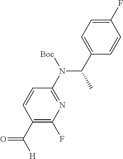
C1(C(N(C2=NC(F)=C(C([H])=O)C=C2)[Boc])C)=CC=C(F)C=C1
